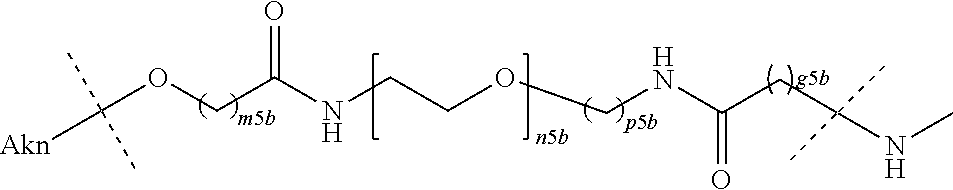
C(OCC(NCCOCNC(CC(NC)(C)C)=O)=O)([Akn])(C)C
